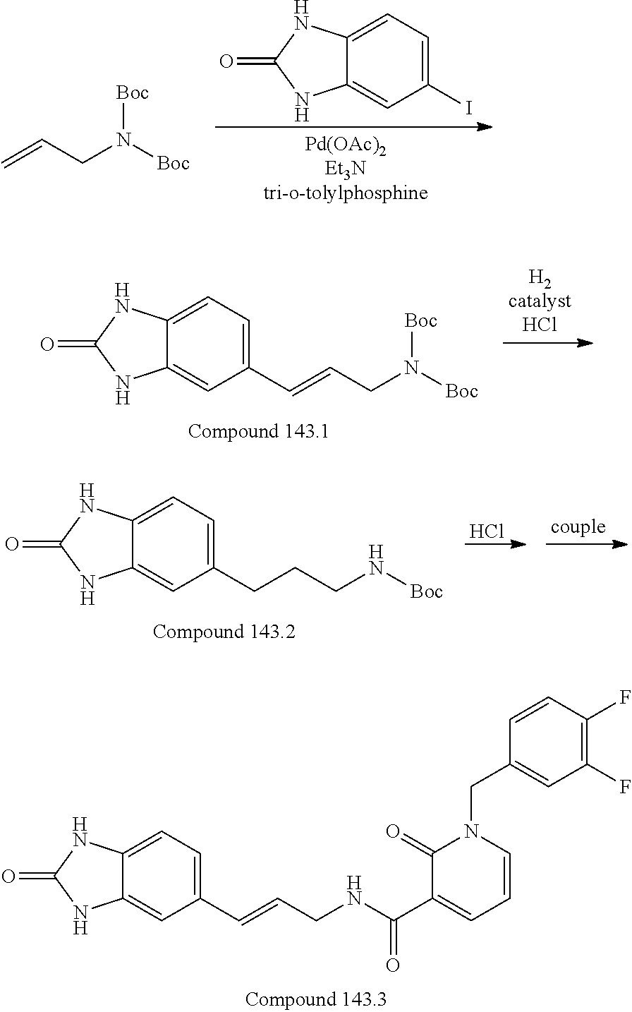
C12=CC(I)=CC=C1NC(=O)N2.N([Boc])(CC=C)[Boc].C12=CC(C=CCN([Boc])[Boc])=CC=C1NC(=O)N2.Cl.C12=CC(CCCN[Boc])=CC=C1NC(=O)N2.O=C1NC2=CC(C=CCNC(C3=CC=CN(CC4=CC(F)=C(F)C=C4)C3=O)=O)=CC=C2N1
